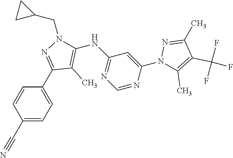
C1(C#N)=CC=C(C2=NN(CC3CC3)C(NC3=NC=NC(N4C(C)=C(C(F)(F)F)C(C)=N4)=C3)=C2C)C=C1
